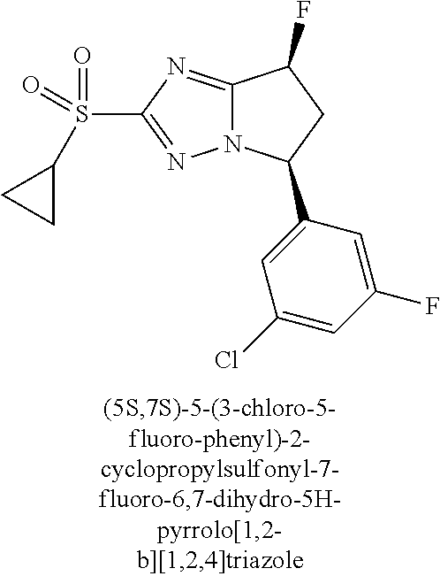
C12=NC(S(C3CC3)(=O)=O)=NN1C(C1=CC(Cl)=CC(F)=C1)CC2F
